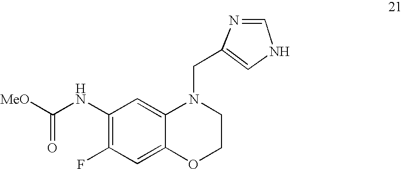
C1(NC([MeO])=O)=C(F)C=C2C(=C1)N(CC1=CNC=N1)CCO2
